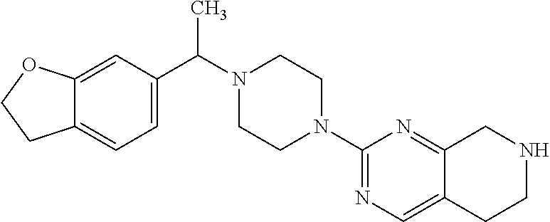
C(N1CCN(C2=NC=C3C(=N2)CNCC3)CC1)(C)C1=CC=C2C(=C1)OCC2
